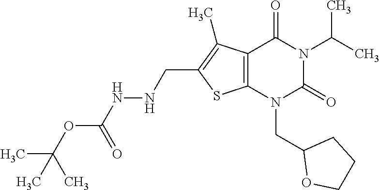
C12=C(N(CC3OCCC3)C(=O)N(C(C)C)C1=O)SC(CNNC(=O)OC(C)(C)C)=C2C
